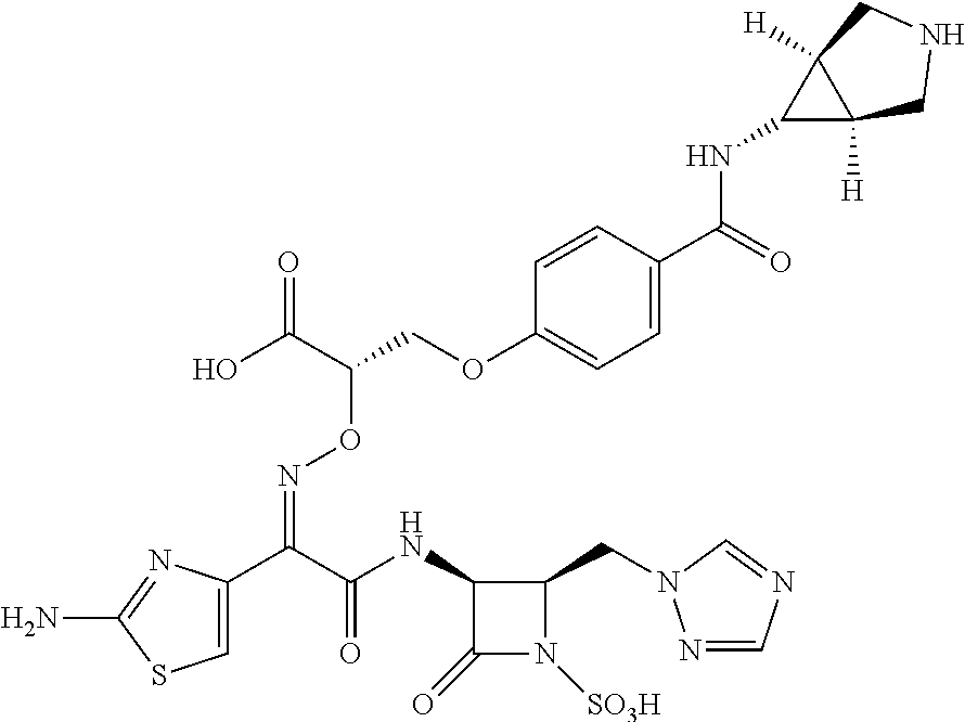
C1=C(C(C(NC2C(=O)N([SO3H])C2CN2N=CN=C2)=O)=NOC(COC2=CC=C(C(NC3C4([H])C3([H])CNC4)=O)C=C2)C(O)=O)N=C(N)S1
